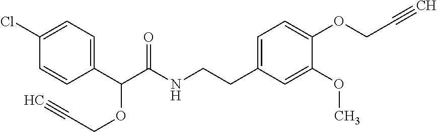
C1(C(C(NCCC2=CC=C(OCC#C)C(OC)=C2)=O)OCC#C)=CC=C(Cl)C=C1
